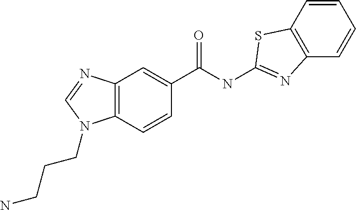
C12=C(C=CC(C(=O)NC3=NC4=C(C=CC=C4)S3)=C1)N(CCCN)C=N2
